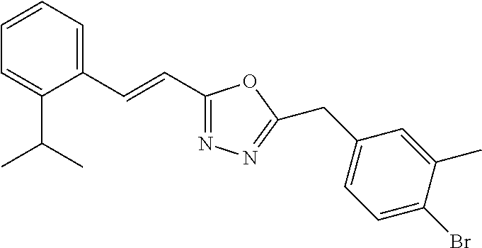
C1=CC=C(C=CC2=NN=C(CC3=CC=C(Br)C(C)=C3)O2)C(C(C)C)=C1
